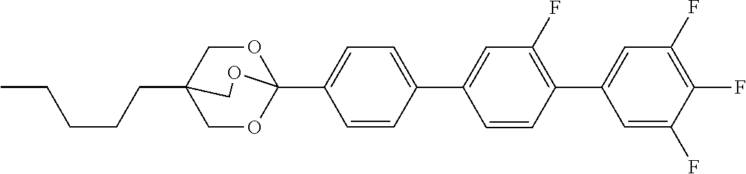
C1=C(C2=CC(F)=C(C3=CC(F)=C(F)C(F)=C3)C=C2)C=CC(C23OCC(CCCCC)(CO2)CO3)=C1
